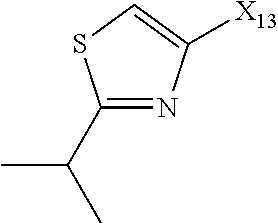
C1(C(C)C)=NC([X13])=CS1
